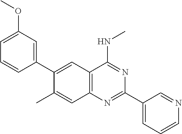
C1(OC)=CC=CC(C2=CC3=C(N=C(C4=CC=CN=C4)N=C3NC)C=C2C)=C1
